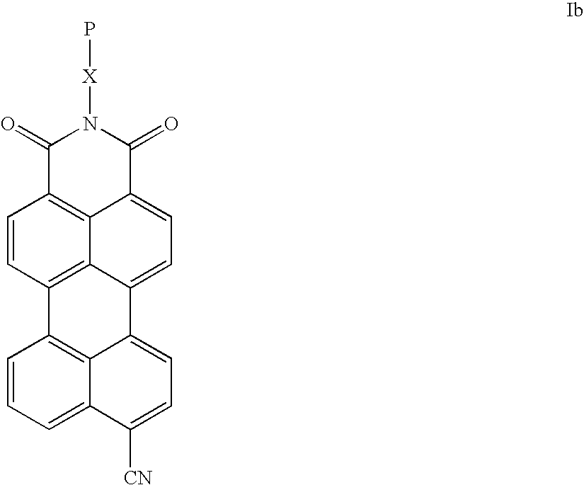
C1(=O)C2=C3C(=CC=C4C3=C(C=C2)C2=C3C4=CC=C([CN])C3=CC=C2)C(=O)N1[X]P
